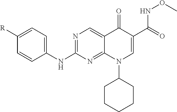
C1=CC(NC2=NC=C3C(=N2)N(C2CCCCC2)C=C(C(=O)NOC)C3=O)=CC=C1[R]
